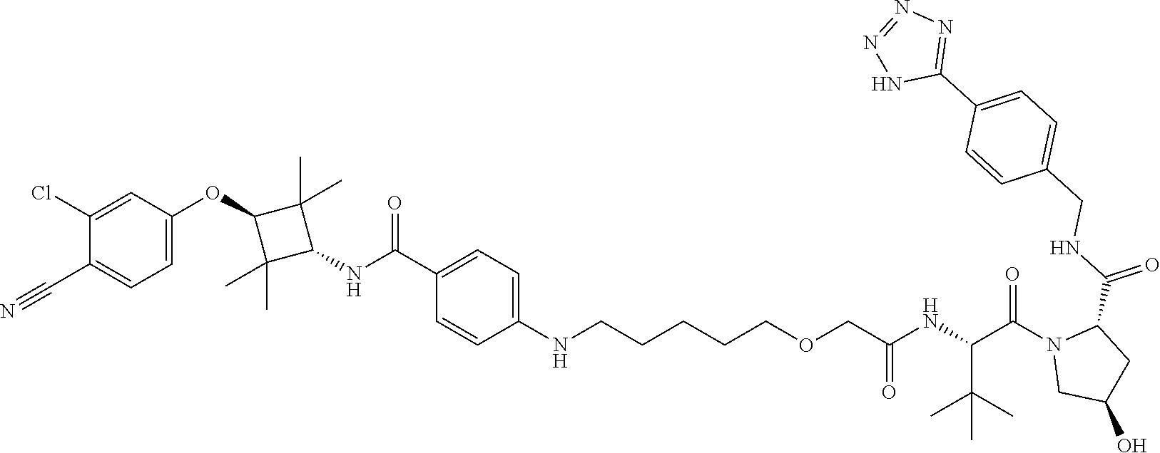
C1(C(=O)NC2C(C)(C)C(OC3=CC=C(C#N)C(Cl)=C3)C2(C)C)=CC=C(NCCCCCOCC(NC(C(N2CC(O)CC2C(NCC2=CC=C(C3=NN=NN3)C=C2)=O)=O)C(C)(C)C)=O)C=C1
